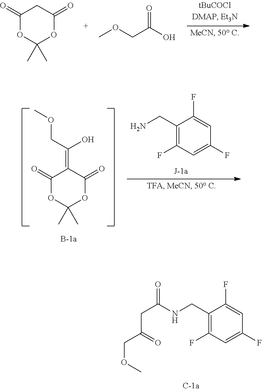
C1(=O)OC(C)(C)OC(=O)C1.O=C(O)COC.C1(=O)OC(C)(C)OC(=O)C1=C(O)COC.C1(CN)=C(F)C=C(F)C=C1F.C1(CNC(CC(=O)COC)=O)=C(F)C=C(F)C=C1F
